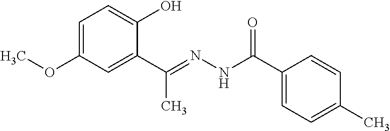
C1=C(OC)C=C(C(C)=NNC(=O)C2=CC=C(C)C=C2)C(O)=C1
